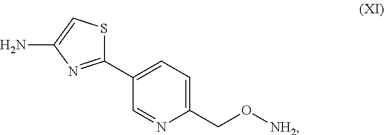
C1(CO[NH2])=CC=C(C2=NC(N)=CS2)C=N1
